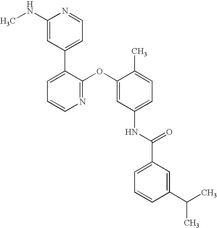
C1(NC)=CC(C2=CC=CN=C2OC2=CC(NC(C3=CC=CC(C(C)C)=C3)=O)=CC=C2C)=CC=N1
